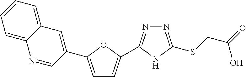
C1=C(C2=CC3=CC=CC=C3N=C2)OC(C2=NN=C(SCC(=O)O)N2)=C1
